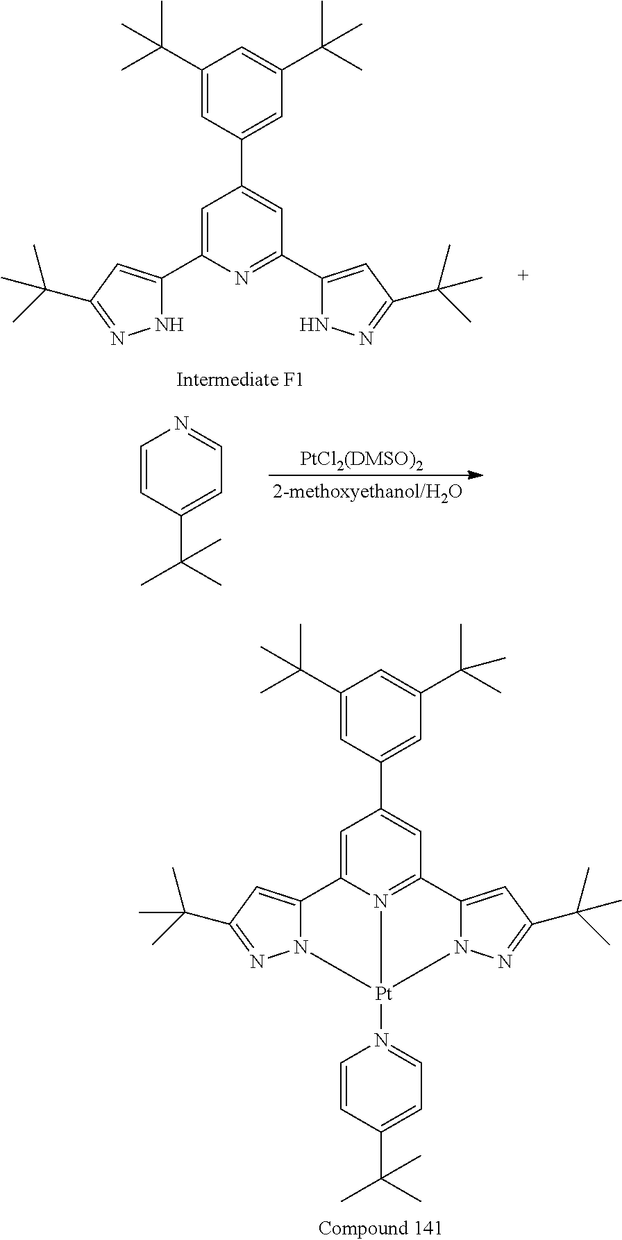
C1(C(C)(C)C)=CC(C2=CC(C3=CC(C(C)(C)C)=NN3)=NC(C3=CC(C(C)(C)C)=NN3)=C2)=CC(C(C)(C)C)=C1.C1=CC(C(C)(C)C)=CC=N1.C1=C2N3=C(C=C1C1=CC(C(C)(C)C)=CC(C(C)(C)C)=C1)C1=CC(C(C)(C)C)=NN1[Pt]3(N1=CC=C(C(C)(C)C)C=C1)N1C2=CC(C(C)(C)C)=N1
